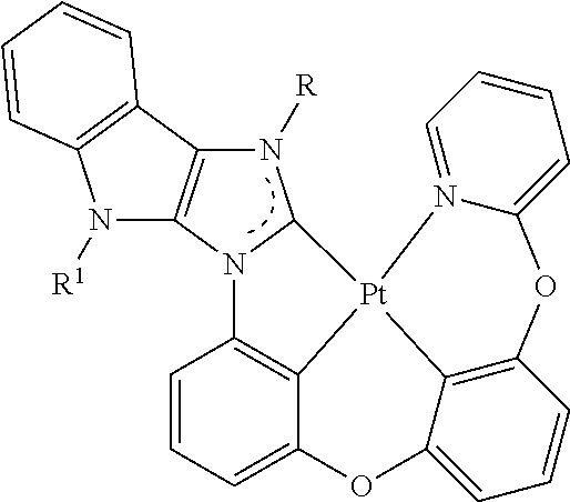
C1=CC=C2C3=C1N1C(N([R])C4=C1N([R1])C1=C4C=CC=C1)[Pt]31C3=C(C=CC=C3O2)OC2=CC=CC=N12
